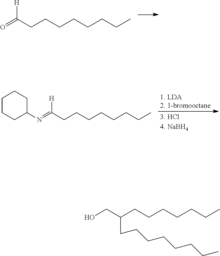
O=C(CCCCCCCC)[H].N(=C(CCCCCCCC)[H])C1CCCCC1.OCC(CCCCCCC)CCCCCCCC
